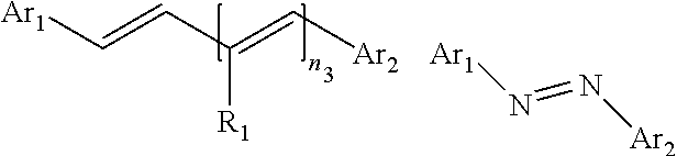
[Ar1]C=CC(=C[Ar2])[R1].[Ar1]N=N[Ar2]
